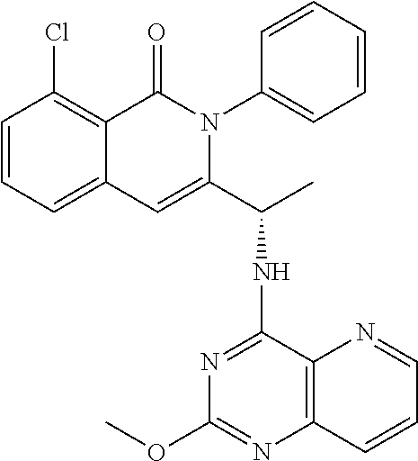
C12=CC=CC(Cl)=C1C(=O)N(C1=CC=CC=C1)C(C(NC1=NC(OC)=NC3=C1N=CC=C3)C)=C2
